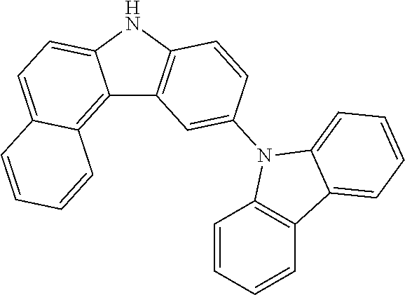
C12=C3C(=CC=C1NC1=C2C=C(N2C4=C(C5=CC=CC=C25)C=CC=C4)C=C1)C=CC=C3
